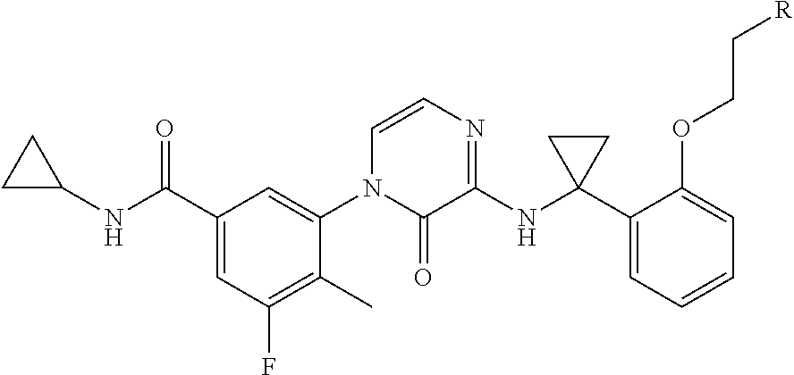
C1(C(NC2CC2)=O)=CC(F)=C(C)C(N2C(=O)C(NC3(C4=CC=CC=C4OCC[R])CC3)=NC=C2)=C1
